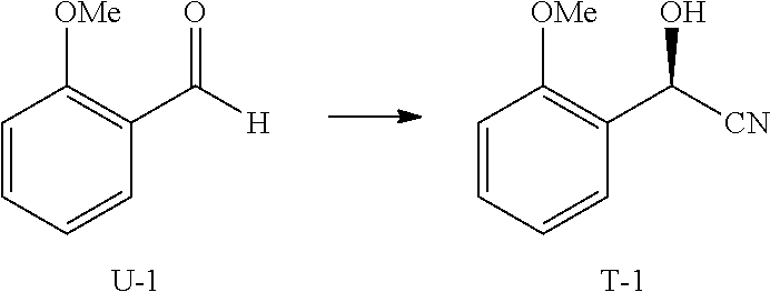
C1=CC=CC(C([H])=O)=C1[OMe].[U].C1=CC=CC(C([CN])O)=C1[OMe].[T]
